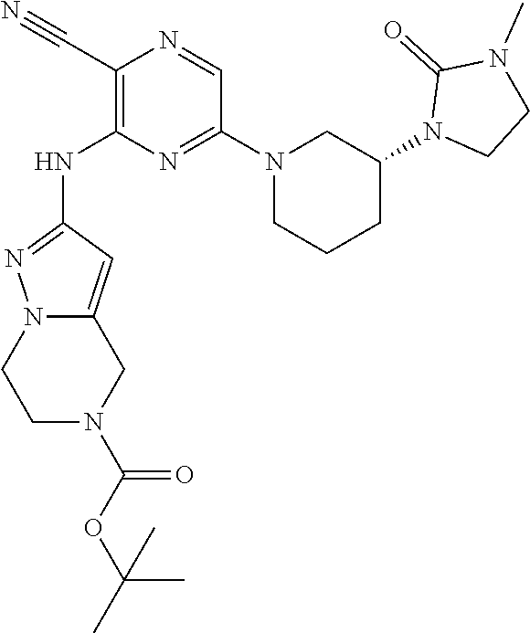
C1(C#N)=C(NC2=NN3C(=C2)CN(C(OC(C)(C)C)=O)CC3)N=C(N2CCCC(N3CCN(C)C3=O)C2)C=N1
